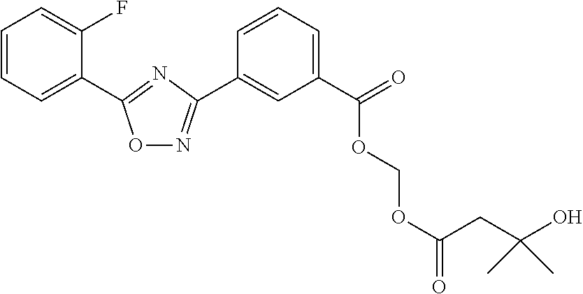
O1N=C(C2=CC(C(=O)OCOC(=O)CC(O)(C)C)=CC=C2)N=C1C1=CC=CC=C1F
